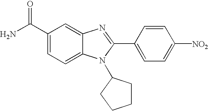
C1(C(N)=O)=CC=C2C(=C1)N=C(C1=CC=C([NO2])C=C1)N2C1CCCC1
